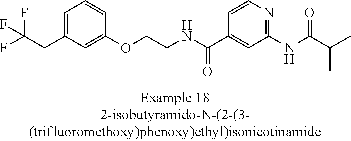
C1=C(CC(F)(F)F)C=C(OCCNC(C2=CC(NC(=O)C(C)C)=NC=C2)=O)C=C1
